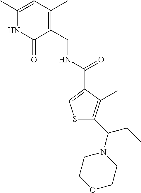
C1(C(N2CCOCC2)CC)=C(C)C(C(NCC2=C(C)C=C(C)NC2=O)=O)=CS1
